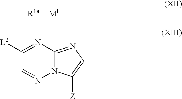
[R1a][M1].N12C(=NC=C1[Z])N=C([L2])C=N2
